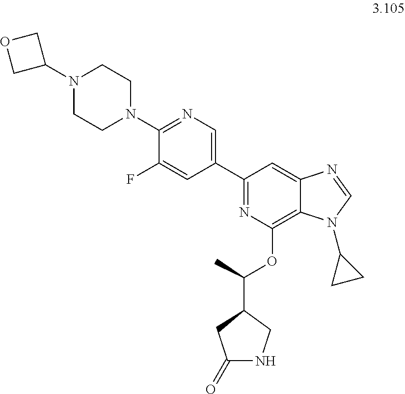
C1(N2CCN(C3COC3)CC2)=NC=C(C2=NC(OC(C3CC(=O)NC3)C)=C3C(=C2)N=CN3C2CC2)C=C1F
